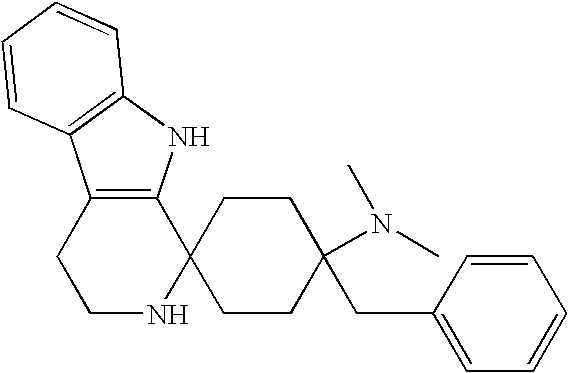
C12=C(NC3=C1C=CC=C3)C1(NCC2)CCC(CC2=CC=CC=C2)(N(C)C)CC1
